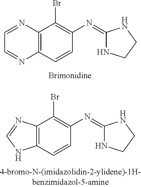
C12=C(C=CC(N=C3NCCN3)=C1Br)N=CC=N2.C12=C(C=CC(N=C3NCCN3)=C1Br)NC=N2
